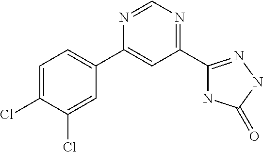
C1=C(Cl)C(Cl)=CC(C2=CC(C3=NNC(=O)N3)=NC=N2)=C1
